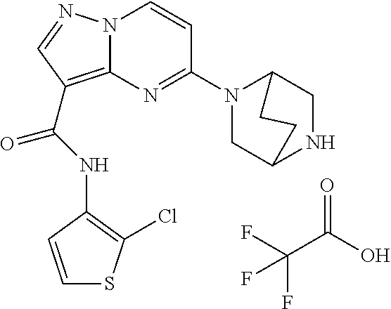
FC(F)(C(=O)O)F.N(C(=O)C1=C2N(N=C1)C=CC(N1CC3NCC1CC3)=N2)C1=C(Cl)SC=C1
